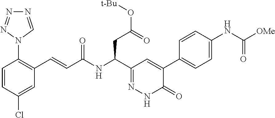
C1=C(Cl)C=CC(N2C=NN=N2)=C1C=CC(=O)NC(C1=NNC(=O)C(C2=CC=C(NC(=O)[OMe])C=C2)=C1)CC(=O)O[t-Bu]
